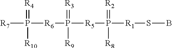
[R7]P(=[R4])([R10])[R6]P([R5]P([R1]SB)(=[R2])[R8])(=[R3])[R9]
